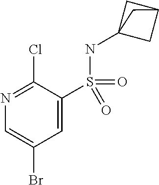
C1=C(S(=O)(NC23CC(C2)C3)=O)C(Cl)=NC=C1Br
